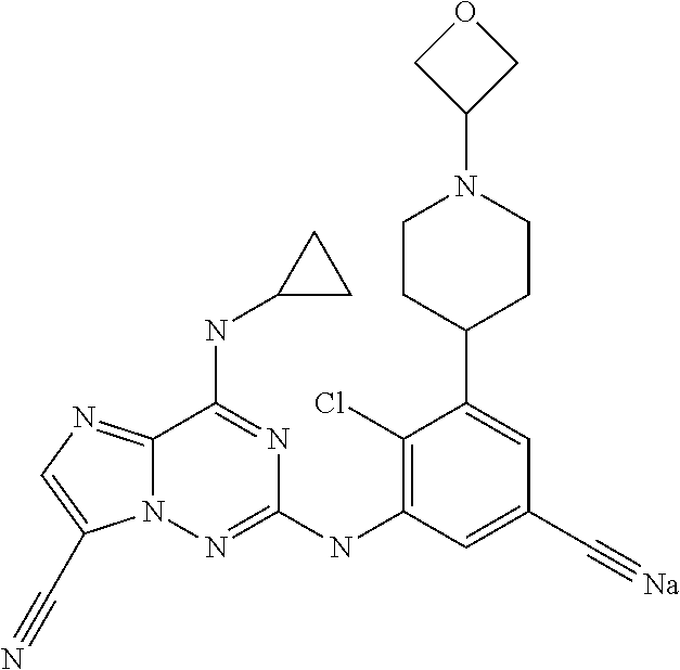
C12=NC=C(C#N)N1N=C(NC1=C(Cl)C(C3CCN(C4COC4)CC3)=CC(C#[Na])=C1)N=C2NC1CC1
